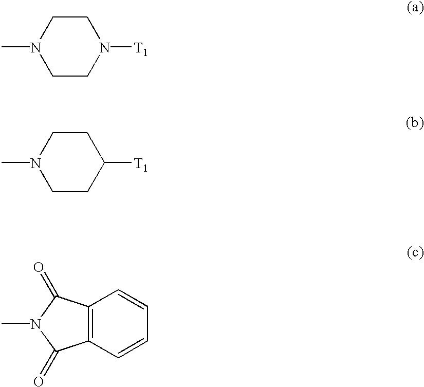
C1CN([T1])CCN1C.C1CC([T1])CCN1C.C1=CC=CC2=C1C(=O)N(C)C2=O
